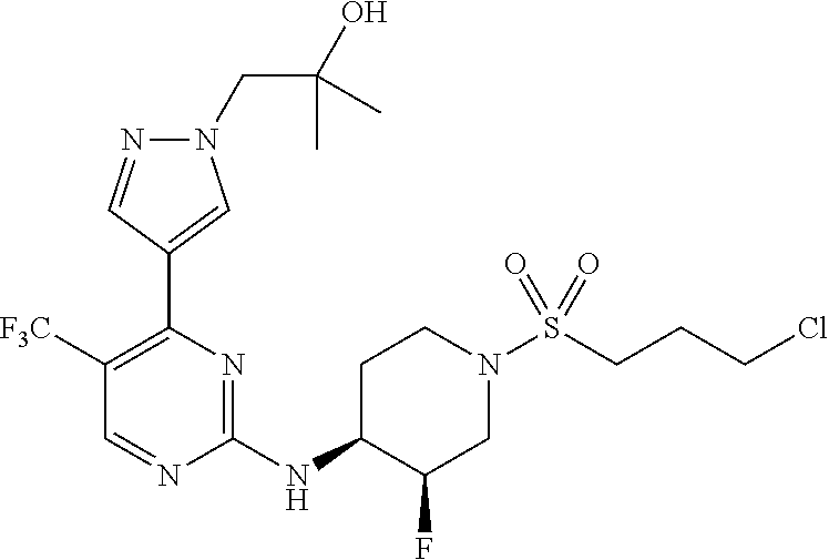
N1(CC(O)(C)C)N=CC(C2=C([F3C])C=NC(NC3C(F)CN(S(CCCCl)(=O)=O)CC3)=N2)=C1
